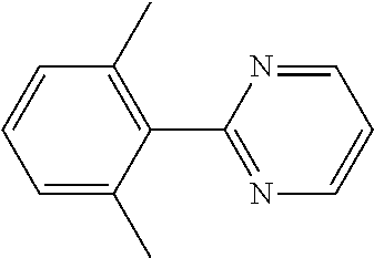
C1=C(C)C(C2=NC=CC=N2)=C(C)C=C1
